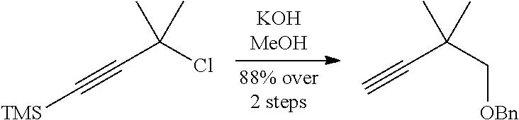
[TMS]C#CC(Cl)(C)C.C#CC(C[OBn])(C)C
